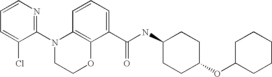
C1(N2CCOC3=C2C=CC=C3C(NC2CCC(OC3CCCCC3)CC2)=O)=NC=CC=C1Cl
